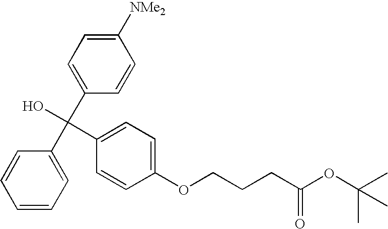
C1=CC=C(C(C2=CC=C([NMe2])C=C2)(O)C2=CC=C(OCCCC(OC(C)(C)C)=O)C=C2)C=C1
